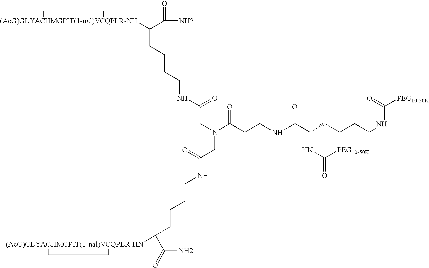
NC(=O)C([(AcG)GLYACHMGPIT(1-nal)VCQPLR-NH])CCCCNC(=O)CN(CC(=O)NCCCCC(C(N)=O)[(AcG)GLYACHMGPIT(1-nal)VCQPLR-HN])C(CCNC(=O)C(NC([PEG10-50K])=O)CCCCNC(=O)[PEG10-50K])=O
